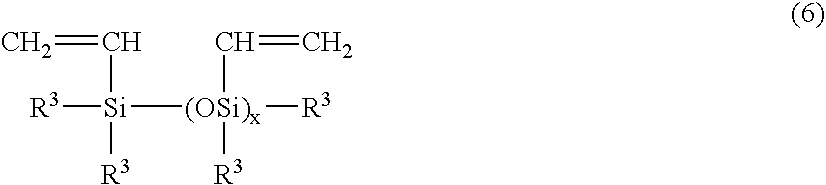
C=C[Si]([R3])([R3])[(OSi)x](C=C)([R3])[R3]
